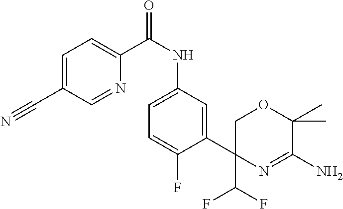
C1(C2=CC(NC(C3=CC=C(C#N)C=N3)=O)=CC=C2F)(C(F)F)N=C(N)C(C)(C)OC1
